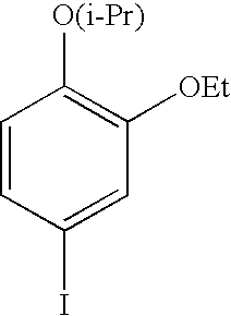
C1=CC(I)=CC([OEt])=C1[O(i-Pr)]
